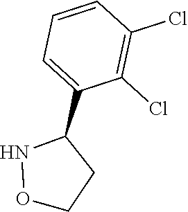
O1NC(C2=CC=CC(Cl)=C2Cl)CC1
